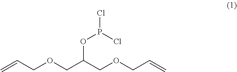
C=CCOCC(COCC=C)OP(Cl)Cl
